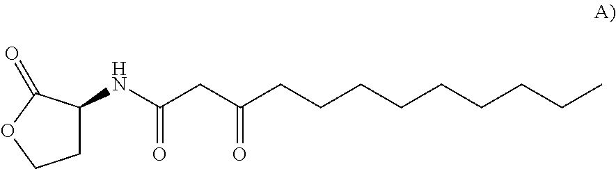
C1C(NC(CC(CCCCCCCCC)=O)=O)C(=O)OC1
